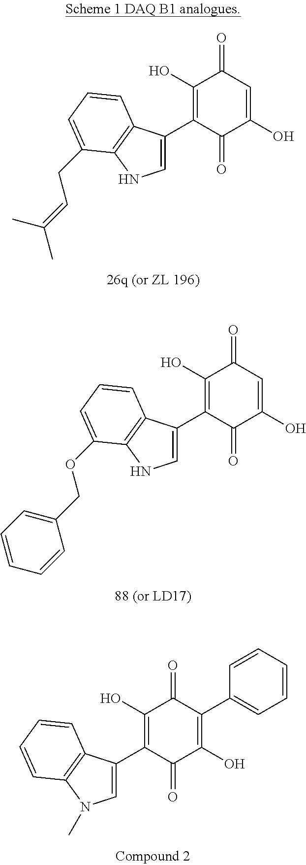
C1=C(C2=C(O)C(=O)C=C(O)C2=O)C2=C(N1)C(CC=C(C)C)=CC=C2.C1=C(C2=C(O)C(=O)C=C(O)C2=O)C2=C(N1)C(OCC1=CC=CC=C1)=CC=C2.C1=C(C2=C(O)C(=O)C(C3=CC=CC=C3)=C(O)C2=O)C2=C(N1C)C=CC=C2
